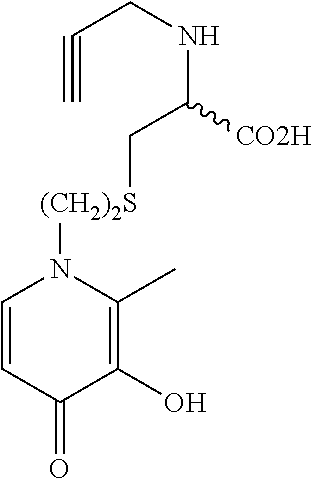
C1=CC(=O)C(O)=C(C)N1[(CH2)2S]CC([CO2H])NCC#C
